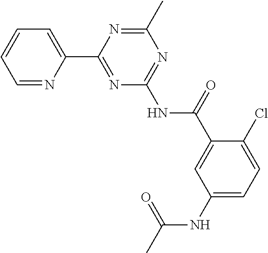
C1=NC(C2=NC(NC(=O)C3=CC(NC(C)=O)=CC=C3Cl)=NC(C)=N2)=CC=C1
